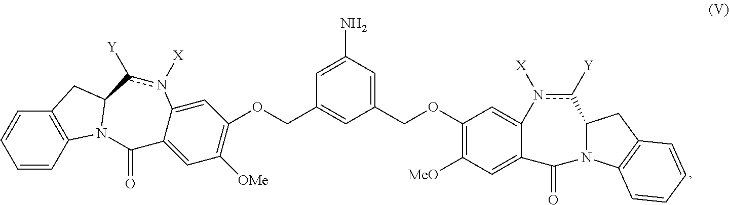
C1=CC2=C(C=C1)CC1N2C(=O)C2=CC([OMe])=C(OCC3=CC(COC4=C([MeO])C=C5C(=C4)n([X])c([Y])C4N(C5=O)C5=C(C4)C=CC=C5)=CC(N)=C3)C=C2n([X])c1[Y]
